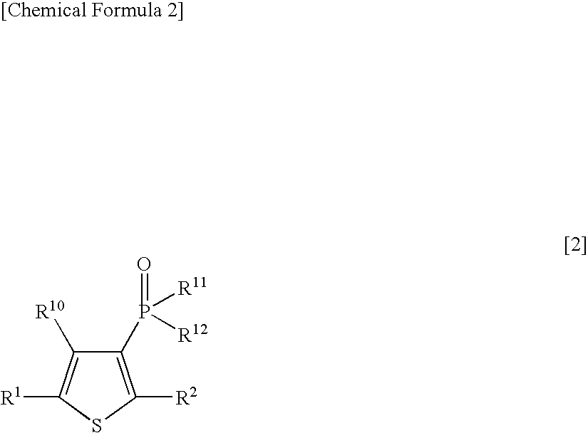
C1(P(=O)([R11])[R12])=C([R2])SC([R1])=C1[R10]
